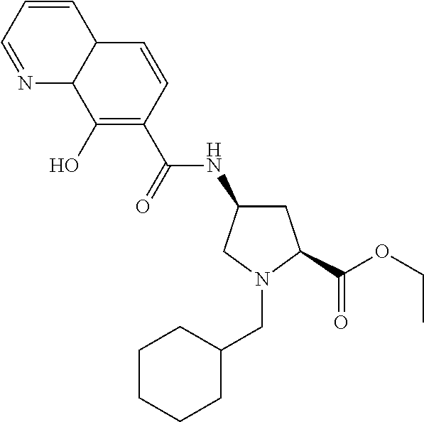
C(N1CC(NC(=O)C2=C(O)C3C(C=C2)C=CC=N3)CC1C(OCC)=O)C1CCCCC1
